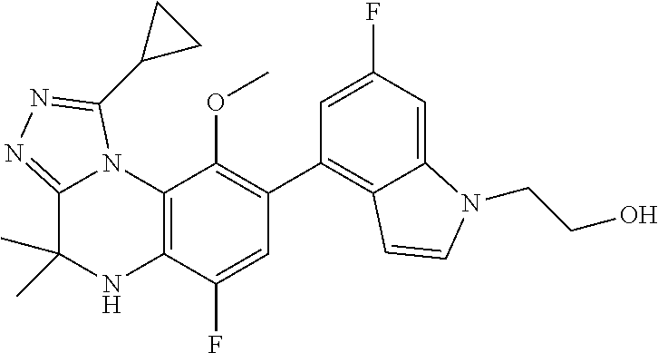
C1(C2=C3C(=CC(F)=C2)N(CCO)C=C3)=C(OC)C2=C(C(F)=C1)NC(C)(C)C1=NN=C(C3CC3)N21
